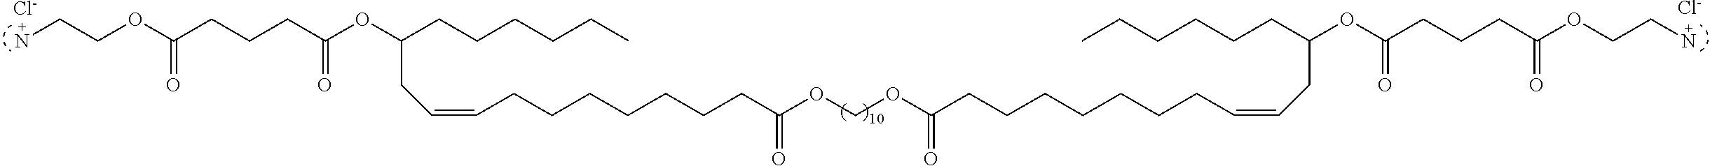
[Cl-].C(COC(CCCC(OC(CCCCCC)CC=CCCCCCCCC(OCOC(CCCCCCCC=CCC(OC(CCCC(OCCN)=O)=O)CCCCCC)=O)=O)=O)=O)N.[Cl-]
